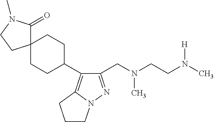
C1(CN(CCN(C)[H])C)=NN2C(=C1C1CCC3(CC1)C(=O)N(C)CC3)CCC2
